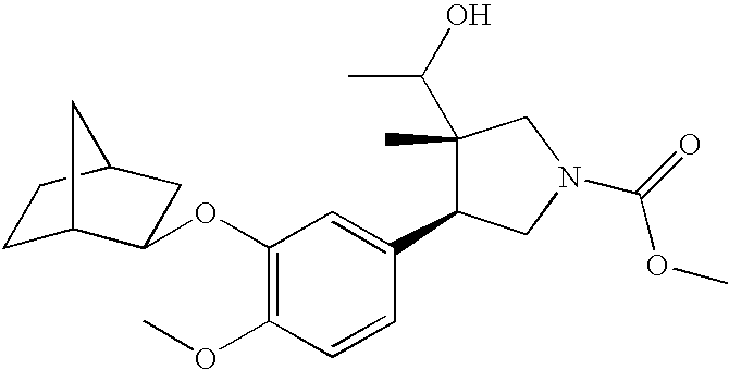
O(C1=C(OC)C=CC(C2C(C(O)C)(C)CN(C(=O)OC)C2)=C1)C1C2CCC(C1)C2
